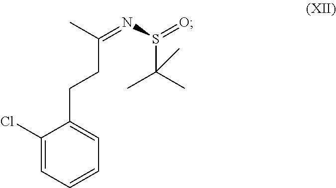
C1(Cl)=CC=CC=C1CCC(=NS(=O)C(C)(C)C)C
